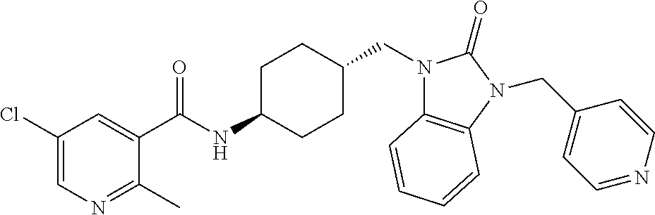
C1(Cl)=CN=C(C)C(C(NC2CCC(CN3C4=C(N(CC5=CC=NC=C5)C3=O)C=CC=C4)CC2)=O)=C1
